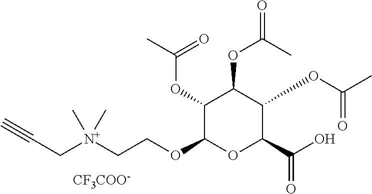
C1(OC(=O)C)C(OCC[N+](CC#C)(C)C)OC(C(=O)O)C(OC(C)=O)C1OC(C)=O.[CF3COO-]
